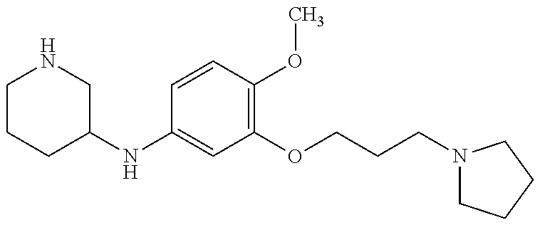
C1CCC(NC2=CC(OCCCN3CCCC3)=C(OC)C=C2)CN1
